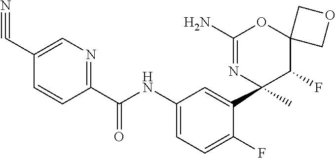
C1(C(NC2=CC=C(F)C(C3(C)N=C(N)OC4(C3F)COC4)=C2)=O)=NC=C(C#N)C=C1
